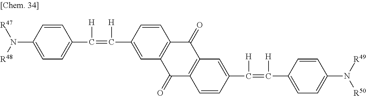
N(C1=CC=C(C(=C(C2=CC3=C(C=C2)C(=O)C2=C(C3=O)C=CC(C(=C(C3=CC=C(N([R49])[R50])C=C3)[H])[H])=C2)[H])[H])C=C1)([R48])[R47]
